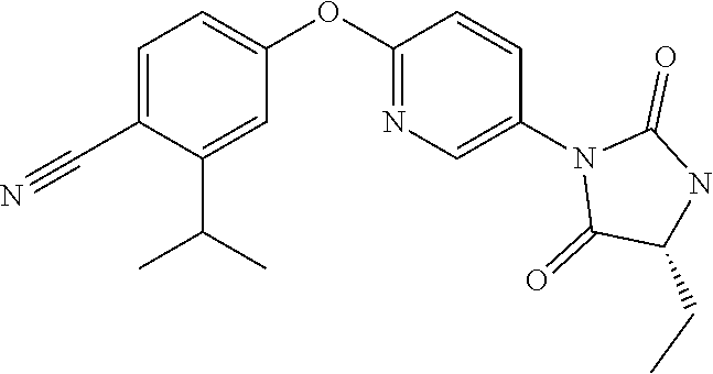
C1=C(C(C)C)C(C#N)=CC=C1OC1=NC=C(N2C(=O)C(CC)NC2=O)C=C1
